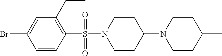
C1=C(Br)C=CC(S(N2CCC(N3CCC(C)CC3)CC2)(=O)=O)=C1CC
